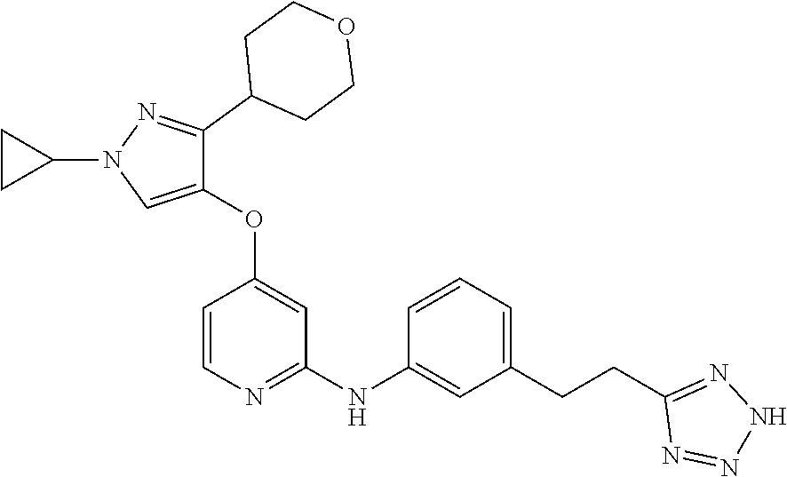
N1N=C(CCC2=CC=CC(NC3=NC=CC(OC4=CN(C5CC5)N=C4C4CCOCC4)=C3)=C2)N=N1
